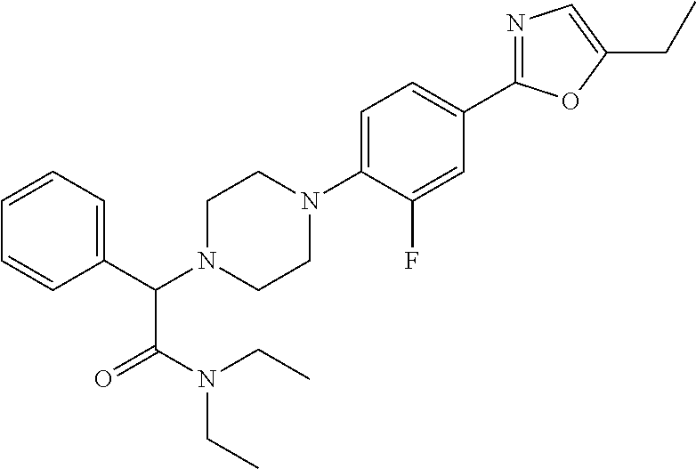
C1(C(N2CCN(C3=CC=C(C4=NC=C(CC)O4)C=C3F)CC2)C(N(CC)CC)=O)=CC=CC=C1
